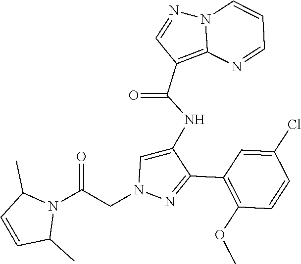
C1(C2=NN(CC(N3C(C)C=CC3C)=O)C=C2NC(C2=C3N(N=C2)C=CC=N3)=O)=C(OC)C=CC(Cl)=C1
